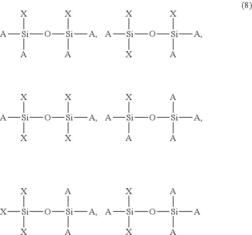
[A][Si](O[Si]([A])([X])[A])([X])[A].[A][Si](O[Si]([A])([X])[A])([X])[X].[A][Si](O[Si]([A])([X])[X])([X])[X].[A][Si](O[Si]([A])([A])[A])([X])[A].[X][Si](O[Si]([A])([A])[A])([X])[X].[A][Si](O[Si]([A])([A])[A])([X])[X]
